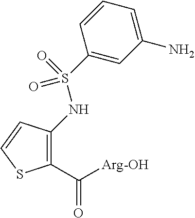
C1(C([Arg-OH])=O)=C(NS(C2=CC(N)=CC=C2)(=O)=O)C=CS1
